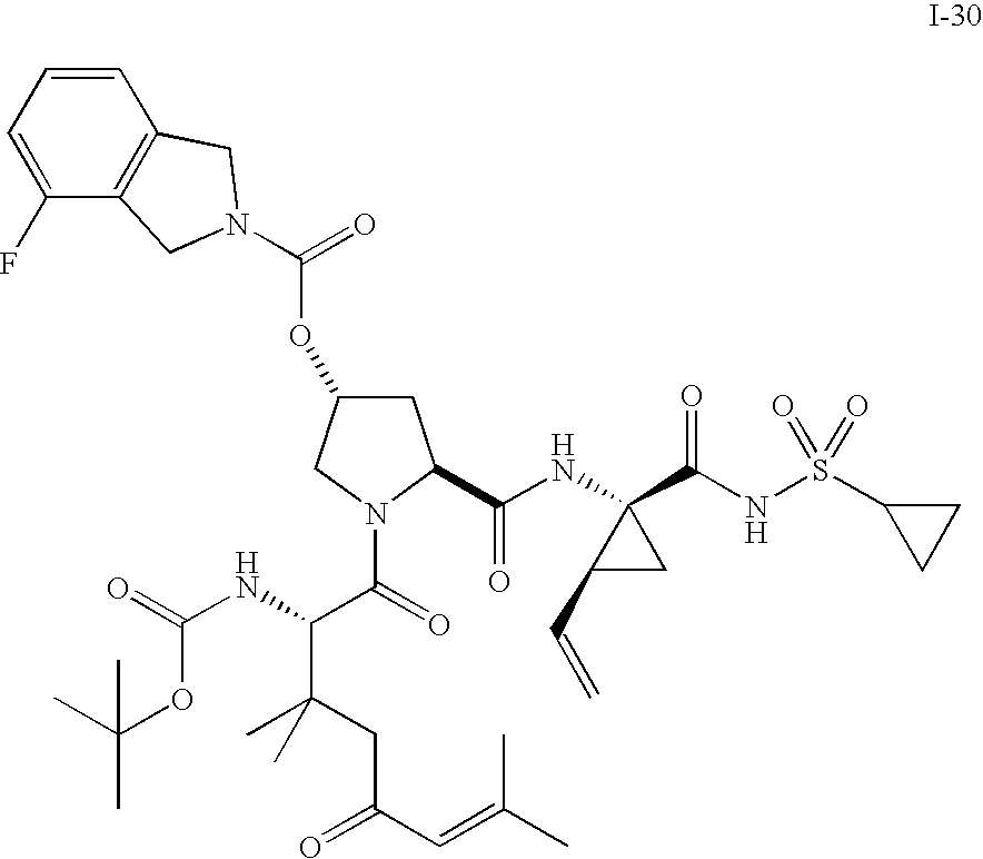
C1=CC=C(F)C2=C1CN(C(=O)OC1CC(C(NC3(C(NS(C4CC4)(=O)=O)=O)CC3C=C)=O)N(C(=O)C(NC(=O)OC(C)(C)C)C(CC(C=C(C)C)=O)(C)C)C1)C2
